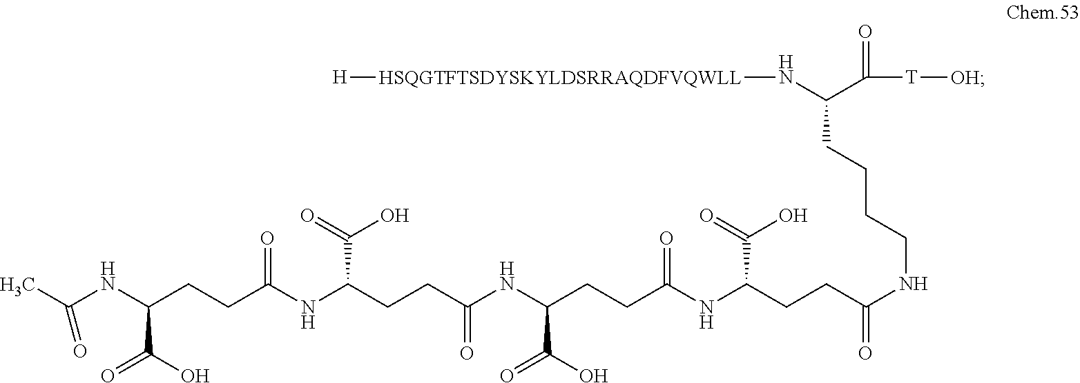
[H][HSQGTFTSDYSKYLDSRRAQDFVQWLL]NC(C([T][OH])=O)CCCCNC(CCC(NC(CCC(NC(CCC(NC(CCC(NC(C)=O)C(O)=O)=O)C(=O)O)=O)C(O)=O)=O)C(=O)O)=O
